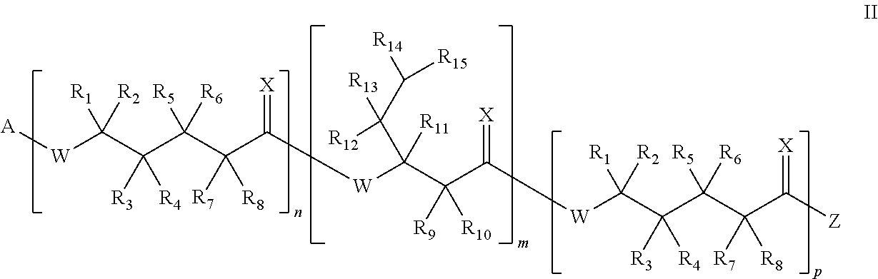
[A][W]C(C(C(C(C([W]C(C(C([W]C(C(C(C(C([Z])=[X])([R7])[R8])([R5])[R6])([R3])[R4])([R1])[R2])=[X])([R10])[R9])([R11])C([R13])([R12])C([R14])[R15])=[X])([R7])[R8])([R5])[R6])([R3])[R4])([R1])[R2]
